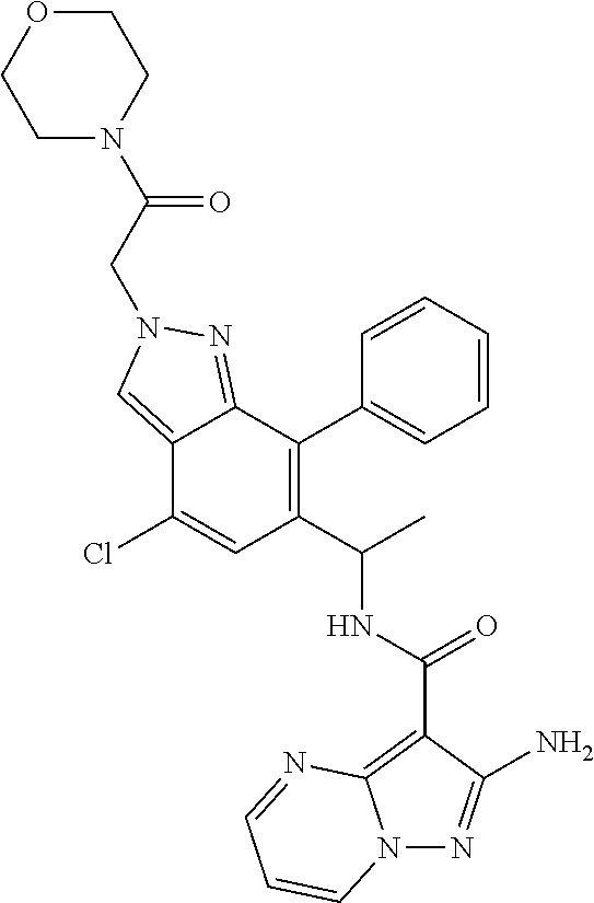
C1=CC=CC(C2=C(C(C)NC(=O)C3=C4N(N=C3N)C=CC=N4)C=C(Cl)C3=CN(CC(N4CCOCC4)=O)N=C23)=C1
